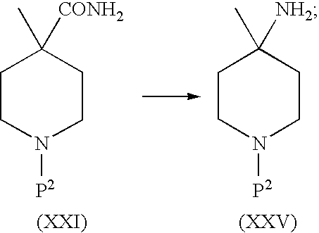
C1CN([P2])CCC1(C)[CONH2].C1CN([P2])CCC1(C)[NH2]
